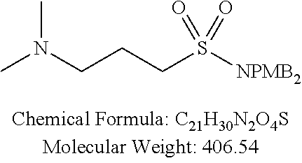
N(CCCS([NPMB2])(=O)=O)(C)C
